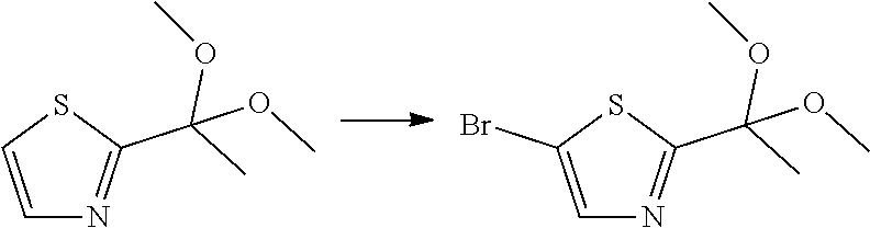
C1=CSC(C(OC)(C)OC)=N1.C1=C(Br)SC(C(OC)(C)OC)=N1
